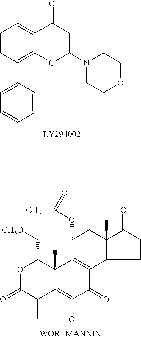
C1=CC(C2=CC=CC=C2)=C2C(=C1)C(=O)C=C(N1CCOCC1)O2.O1C(=O)C2=COC3=C2C(C)(C1C[CH3O])C1=C(C3=O)C2C(C)(CC1OC(=O)C)C(=O)CC2
